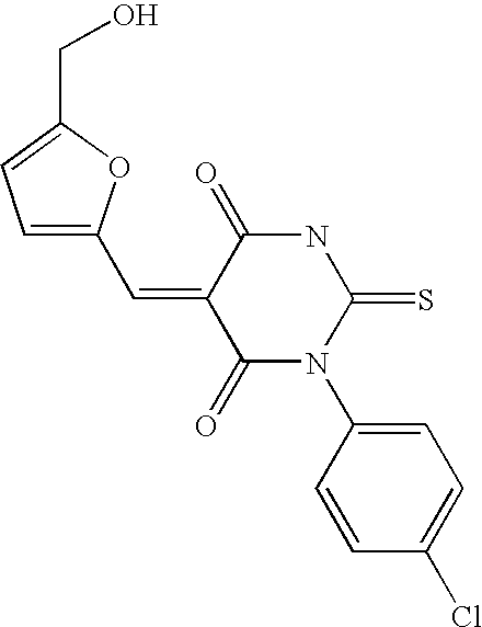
ClC1=CC=C(N2C(=O)C(=CC3=CC=C(CO)O3)C(=O)NC2=S)C=C1
